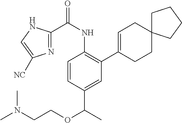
C1=CC(C(OCCN(C)C)C)=CC(C2=CCC3(CC2)CCCC3)=C1NC(C1=NC([NC])=CN1)=O
